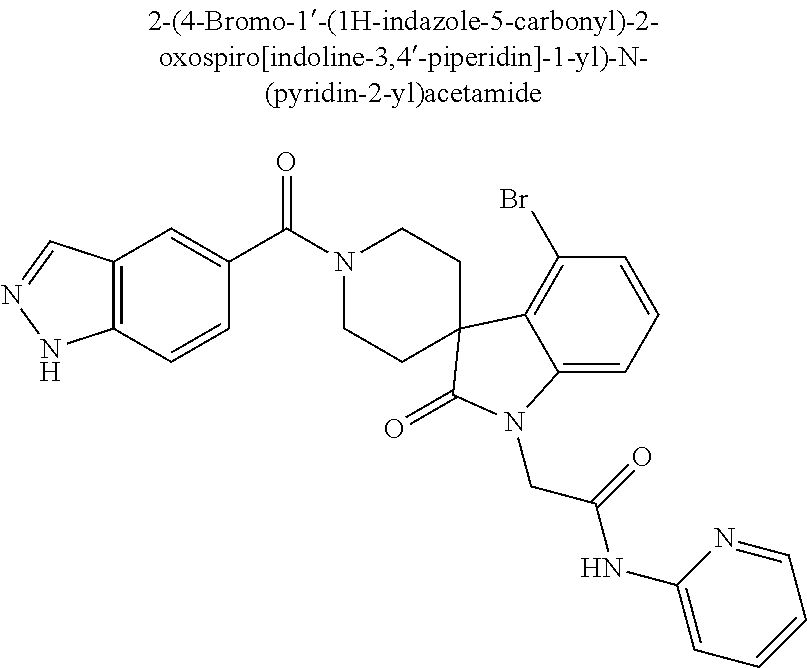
N1(C(C2=CC3=C(C=C2)NN=C3)=O)CCC2(CC1)C1=C(Br)C=CC=C1N(CC(=O)NC1=CC=CC=N1)C2=O
